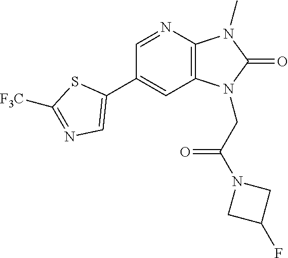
C1(C2=CN=C([F3C])S2)=CC2=C(N=C1)N(C)C(=O)N2CC(N1CC(F)C1)=O
